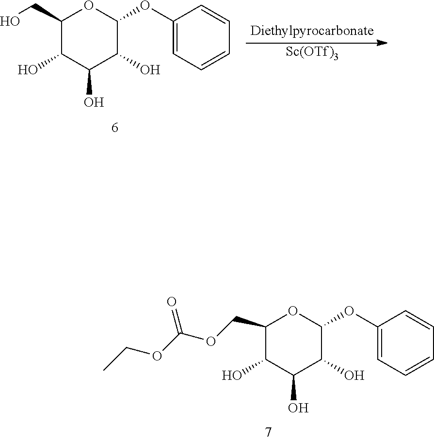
[Sc(OTf)3].O(C1OC(CO)C(O)C(O)C1O)C1=CC=CC=C1.O(C1OC(COC(OCC)=O)C(O)C(O)C1O)C1=CC=CC=C1
